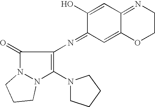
C1(=O)N2N(C(N3CCCC3)=C1N=C1C=C3C(=NCCO3)C=C1O)CCC2
